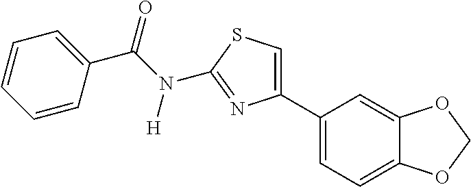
C1(C2=CSC(N([H])C(=O)C3=CC=CC=C3)=N2)=CC=C2C(=C1)OCO2
